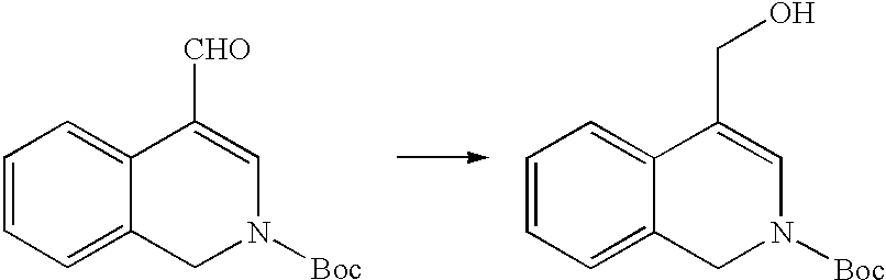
C1=CC=C2C(=C1)C([CHO])=CN([Boc])C2.C1=CC=C2C(=C1)C(CO)=CN([Boc])C2
